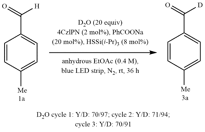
C1=CC([Me])=CC=C1C([H])=O.C1=CC([Me])=CC=C1C([D])=O
